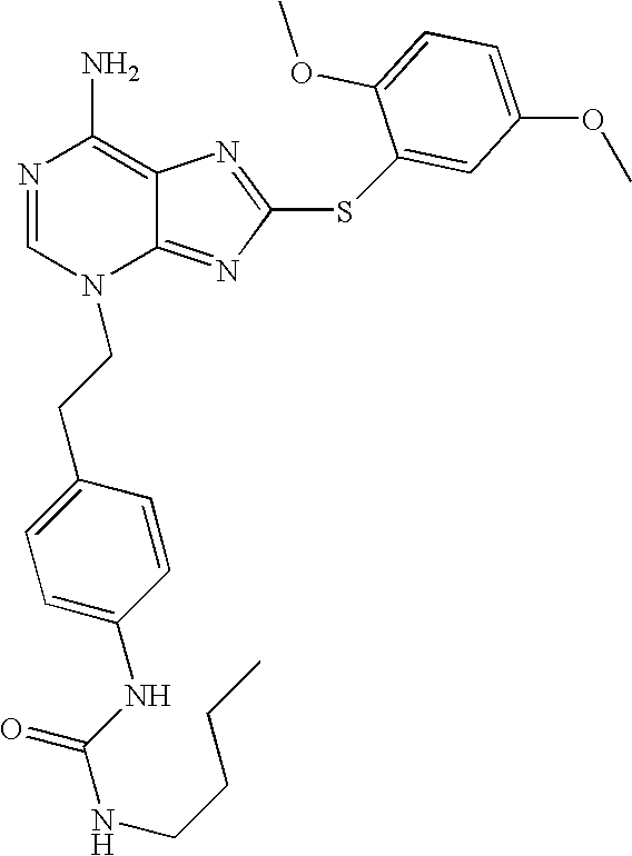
N1=CN(CCC2=CC=C(NC(NCCCC)=O)C=C2)C2=NC(SC3=CC(OC)=CC=C3OC)=NC2=C1N
